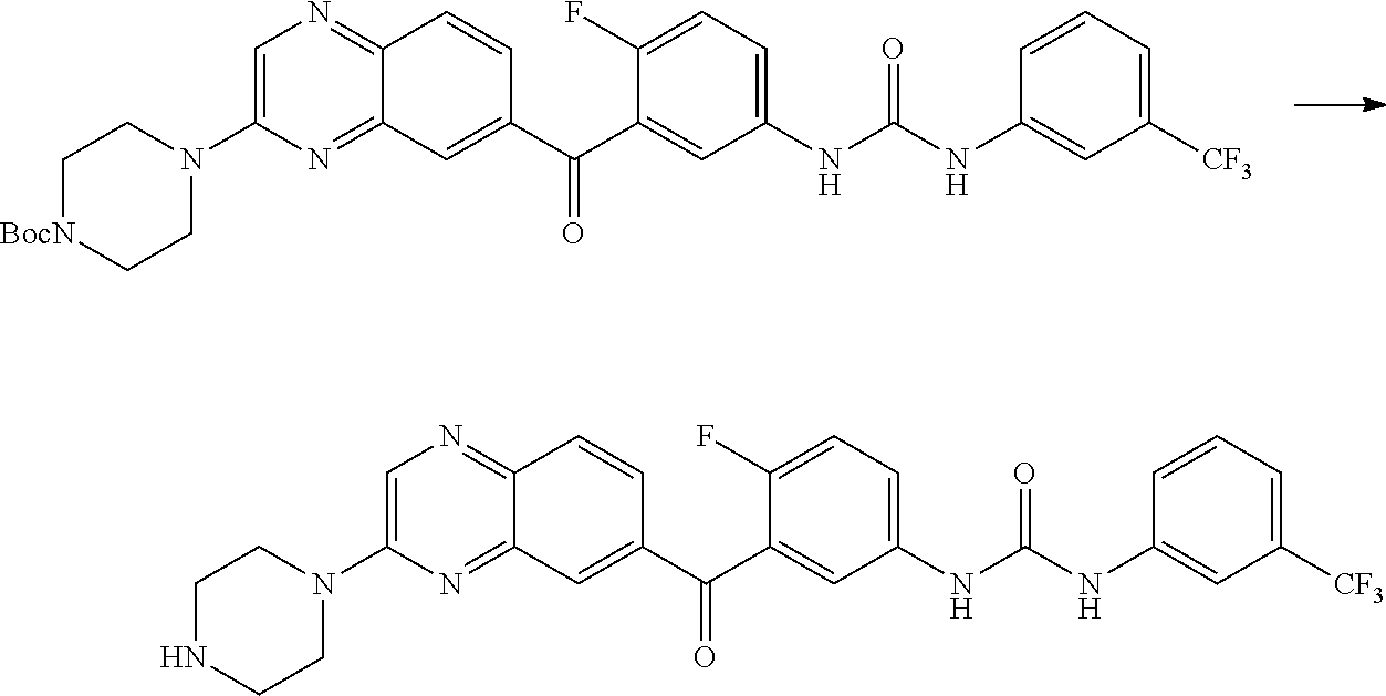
C1=C(N2CCNCC2)N=C2C(=N1)C=CC(C(C1=CC(NC(NC3=CC([CF3])=CC=C3)=O)=CC=C1F)=O)=C2.C1=C(N2CC[BocN]CC2)N=C2C(=N1)C=CC(C(C1=CC(NC(NC3=CC([CF3])=CC=C3)=O)=CC=C1F)=O)=C2
